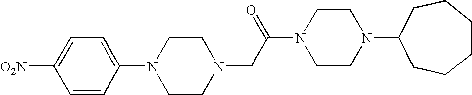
C1=CC(N2CCN(CC(N3CCN(C4CCCCCC4)CC3)=O)CC2)=CC=C1[O2N]
